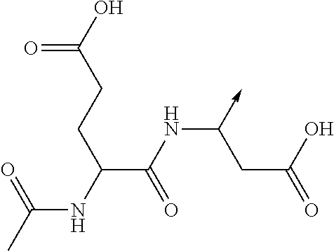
O=C(O)CCC(C(NC(CC(=O)O)->C)=O)NC(C)=O
